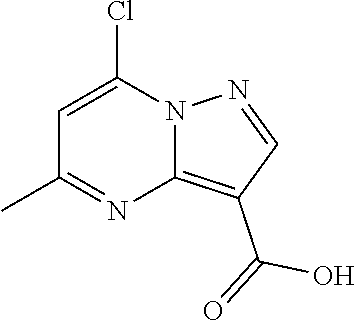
C1=C(Cl)N2C(=C(C(=O)O)C=N2)N=C1C
